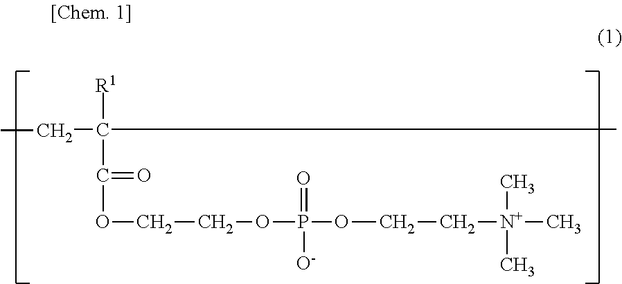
[R1]C(CC)(C)C(=O)OCCOP(=O)([O-])OCC[N+](C)(C)C
